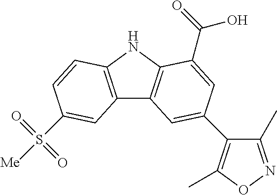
C12=C(NC3=C1C=C(C1=C(C)ON=C1C)C=C3C(=O)O)C=CC(S(=O)(=O)[Me])=C2
